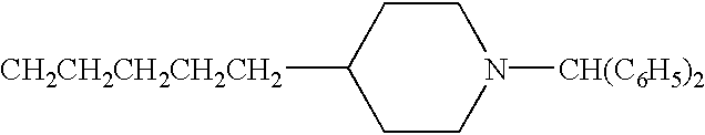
C1CN([CH(C6H5)2])CCC1[CH2CH2CH2CH2CH2]
